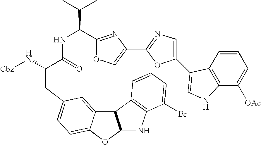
N([Cbz])C1CC2=CC=C3C(=C2)C2(C4=C(C5=NC=C(C6=CNC7=C6C=CC=C7[OAc])O5)N=C(C(C(C)C)NC1=O)O4)C(O3)NC1=C2C=CC=C1Br
